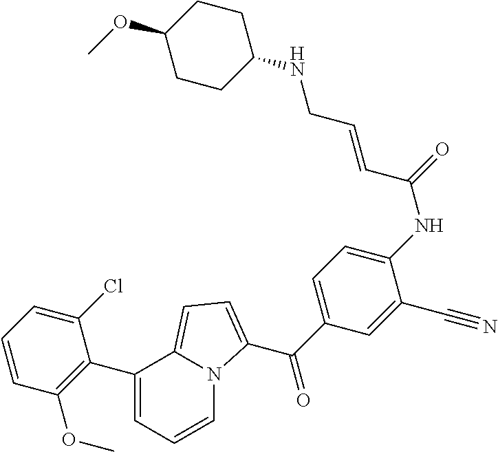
C1=C(C2=C(OC)C=CC=C2Cl)C2=CC=C(C(C3=CC=C(NC(=O)C=CCNC4CCC(OC)CC4)C(C#N)=C3)=O)N2C=C1
